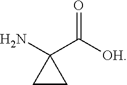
C1(C([OH])=O)(N)CC1
